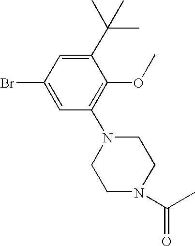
BrC1=CC(N2CCN(C(C)=O)CC2)=C(OC)C(C(C)(C)C)=C1
